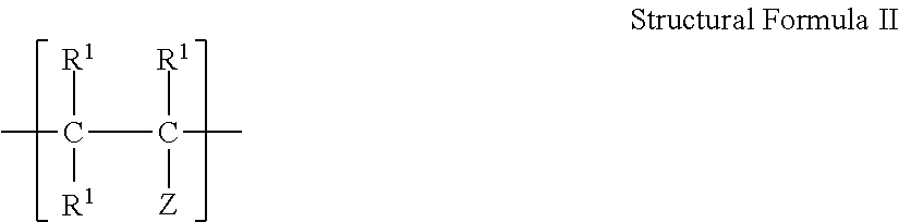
CC(C([R1])([Z])C)([R1])[R1]
